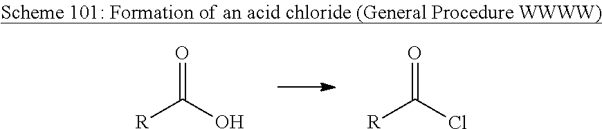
O=C([R])O.O=C([R])Cl
